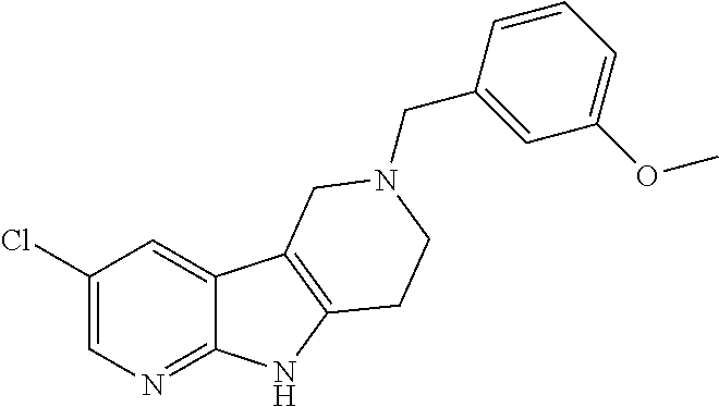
C1(Cl)=CN=C2C(=C1)C1=C(N2)CCN(CC2=CC(OC)=CC=C2)C1
